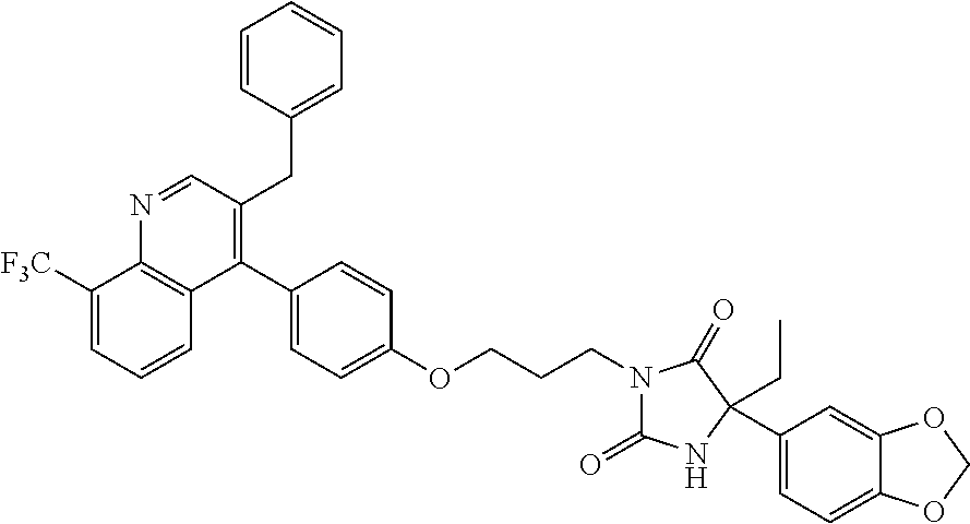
C1(C2=CC=C(OCCCN3C(=O)NC(C4=CC=C5C(=C4)OCO5)(CC)C3=O)C=C2)=C(CC2=CC=CC=C2)C=NC2=C1C=CC=C2[F3C]
